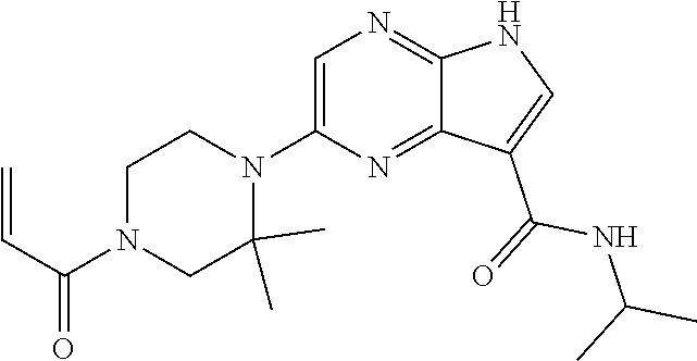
C1(N2CCN(C(=O)C=C)CC2(C)C)=CN=C2C(=N1)C(C(NC(C)C)=O)=CN2
